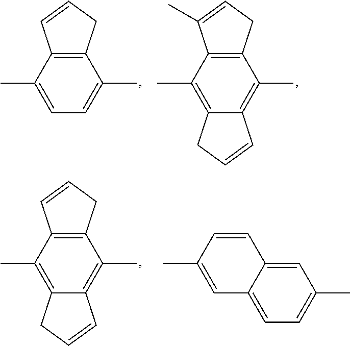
C1(C)=CC=C(C)C2=C1CC=C2.C1(C)=C2C(=C(C)C3=C1CC=C3C)CC=C2.C1(C)=C2C(=C(C)C3=C1CC=C3)CC=C2.C12=CC(C)=CC=C1C=C(C)C=C2
